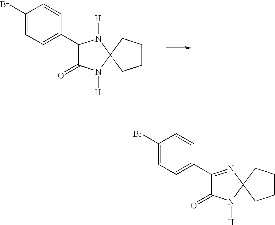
C1(Br)=CC=C(C2C(=O)N([H])C3(N2[H])CCCC3)C=C1.C1(Br)=CC=C(C2=NC3(N([H])C2=O)CCCC3)C=C1
